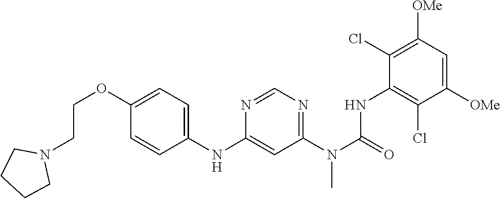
C1([OMe])=CC([OMe])=C(Cl)C(NC(N(C2=NC=NC(NC3=CC=C(OCCN4CCCC4)C=C3)=C2)C)=O)=C1Cl
